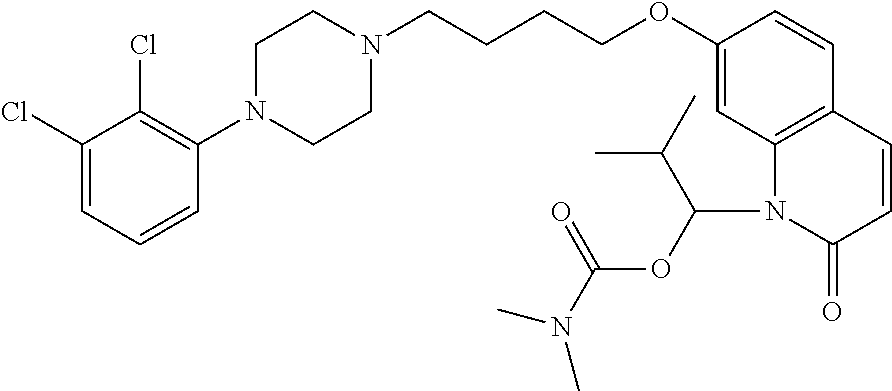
C1(Cl)=CC=CC(N2CCN(CCCCOC3=CC4=C(C=C3)C=CC(=O)N4C(OC(N(C)C)=O)C(C)C)CC2)=C1Cl
